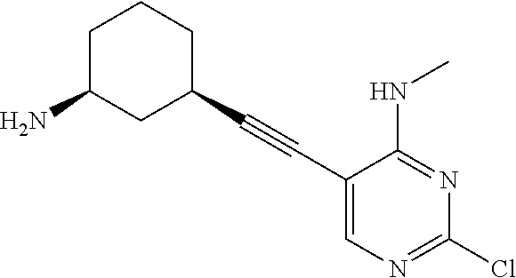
C1(C#CC2=CN=C(Cl)N=C2NC)CCCC(N)C1
